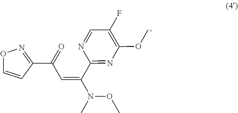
C1(F)=C(OC)N=C(C(=CC(C2=NOC=C2)=O)N(C)OC)N=C1
